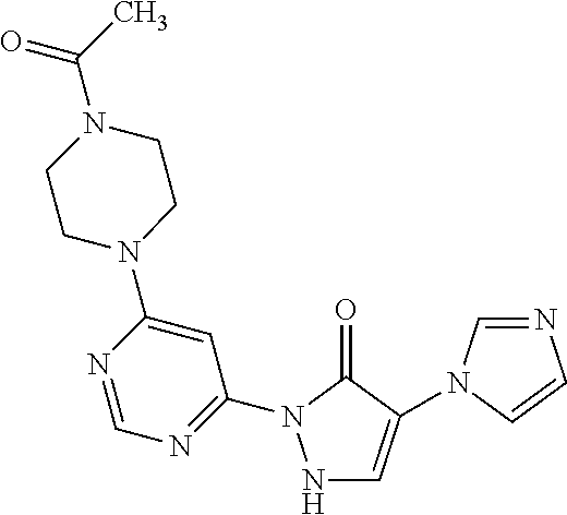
N1C=C(N2C=NC=C2)C(=O)N1C1=NC=NC(N2CCN(C(C)=O)CC2)=C1
